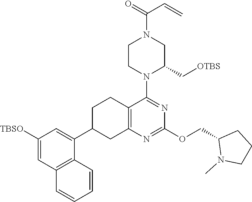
C1([TBSO])=CC2=C(C(C3CC4=C(CC3)C(N3C(C[OTBS])CN(C(C=C)=O)CC3)=NC(OCC3N(C)CCC3)=N4)=C1)C=CC=C2
